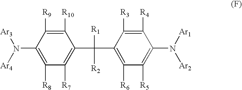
C1([R7])=C(C([R1])([R2])C2=C([R6])C([R5])=C(N([Ar1])[Ar2])C([R4])=C2[R3])C([R10])=C([R9])C(N([Ar4])[Ar3])=C1[R8]
